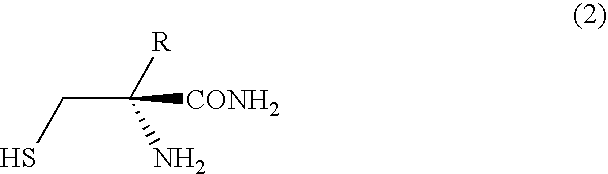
C(C([CONH2])([R])N)S
